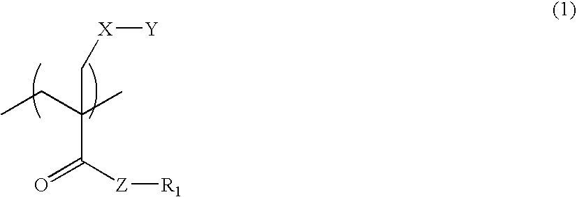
CCC(C)(C[X][Y])C(=O)[Z][R1]
